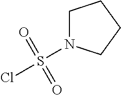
S(Cl)(=O)(=O)N1CCCC1
